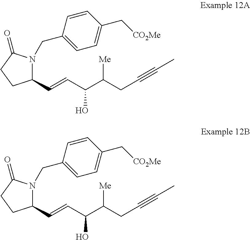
N1(CC2=CC=C(C[CO2Me])C=C2)C(C=CC(C(CC#CC)[Me])O)CCC1=O.N1(CC2=CC=C(C[CO2Me])C=C2)C(C=CC(C(CC#CC)[Me])O)CCC1=O
